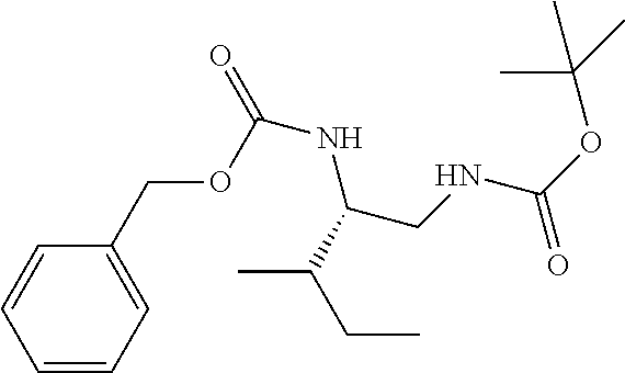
C1=CC=C(COC(=O)NC(CNC(OC(C)(C)C)=O)C(C)CC)C=C1
